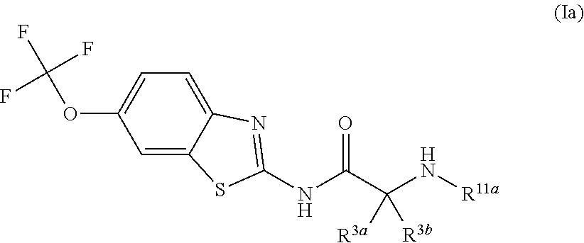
C1=C2C(=CC=C1OC(F)(F)F)N=C(NC(C(N[R11a])([R3b])[R3a])=O)S2
